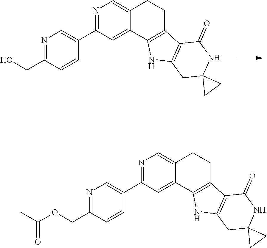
N1=C(C2=CN=C(CO)C=C2)C=C2C(=C1)CCC1=C2NC2=C1C(=O)NC1(C2)CC1.N1=C(C2=CN=C(COC(C)=O)C=C2)C=C2C(=C1)CCC1=C2NC2=C1C(=O)NC1(C2)CC1
